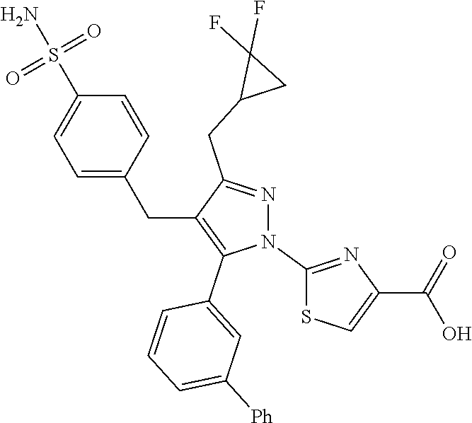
C1=C(CC2=C(C3=CC([Ph])=CC=C3)N(C3=NC(C(O)=O)=CS3)N=C2CC2CC2(F)F)C=CC(S(N)(=O)=O)=C1
